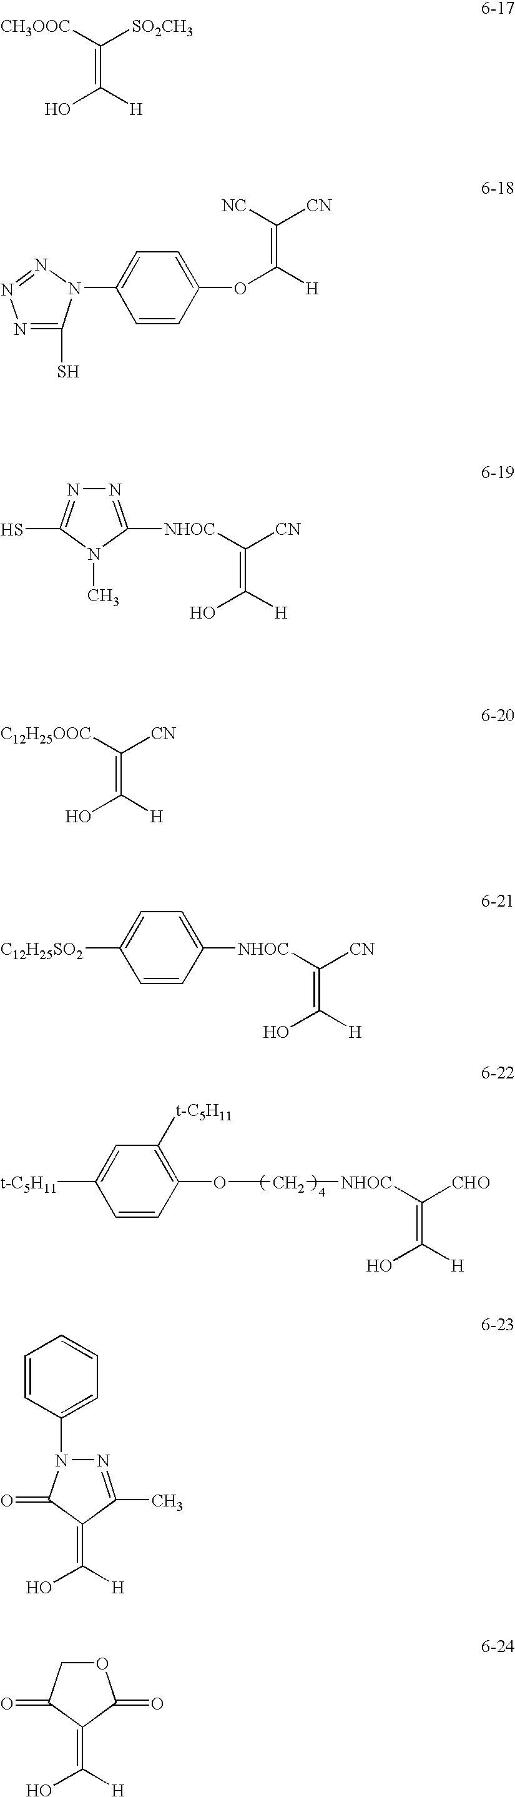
[NHOC](C([CHO])=C([H])O)COC1=C([t-C5H11])C=C([t-C5H11])C=C1.[CH3OOC]C([SO2CH3])=C([H])O.[NC]C([CN])=C([H])OC1=CC=C(N2N=NN=C2S)C=C1.[NHOC](C([CN])=C([H])O)C1=NN=C(S)N1C.[C12H25OOC]C([CN])=C([H])O.[NHOC](C([CN])=C([H])O)C1=CC=C([C12H25SO2])C=C1.C1(=C([H])O)C(C)=NN(C2=CC=CC=C2)C1=O.C1(=C([H])O)C(=O)OCC1=O
